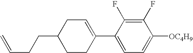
C1(F)=C(F)C(C2=CCC(CCC=C)CC2)=CC=C1[OC4H9]
